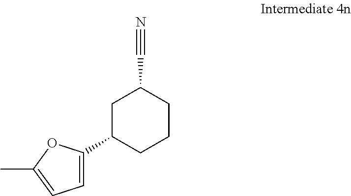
C1=C(C2CCCC(C#N)C2)OC(C)=C1
